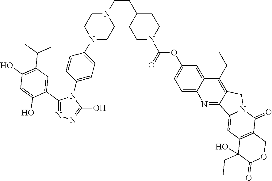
N1(C2=CC=C(N3C(C4=CC(C(C)C)=C(O)C=C4O)=NN=C3O)C=C2)CCN(CCC2CCN(C(=O)OC3=CC=C4C(=C3)C(CC)=C3C(=N4)C4=CC5=C(C(=O)N4C3)COC(=O)C5(CC)O)CC2)CC1
